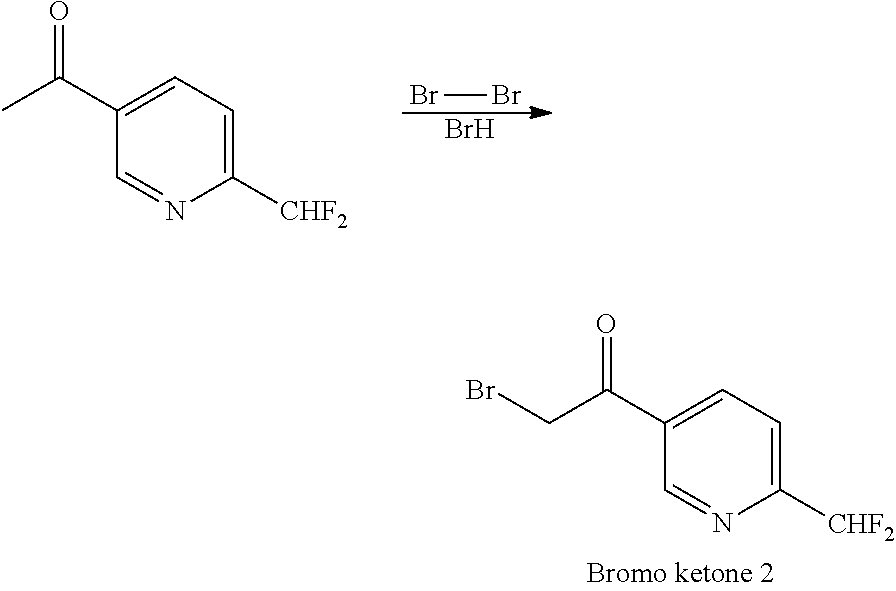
BrBr.Br.C1(C(C)=O)=CC=C([CHF2])N=C1.C1(C(CBr)=O)=CC=C([CHF2])N=C1
